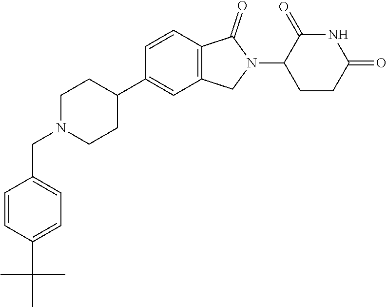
C1N(CC2=CC=C(C(C)(C)C)C=C2)CCC(C2=CC3=C(C=C2)C(=O)N(C2CCC(=O)NC2=O)C3)C1
